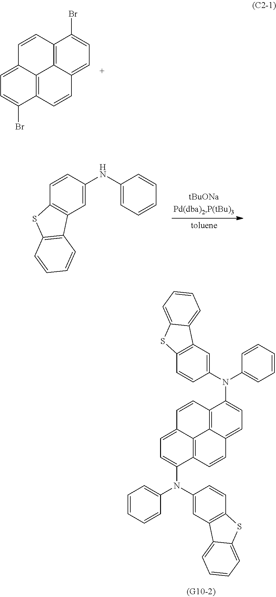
C12=C3C(=CC=C1Br)C=CC1=C3C(=CC=C1Br)C=C2.C1=CC(NC2=CC=CC=C2)=CC2=C1SC1=C2C=CC=C1.N(C1=CC=CC=C1)(C1=CC=C2C3=C1C=CC1=CC=C(N(C4=CC5=C(C=C4)SC4=CC=CC=C54)C4=CC=CC=C4)C(=C31)C=C2)C1=CC2=C(C=C1)SC1=CC=CC=C21
